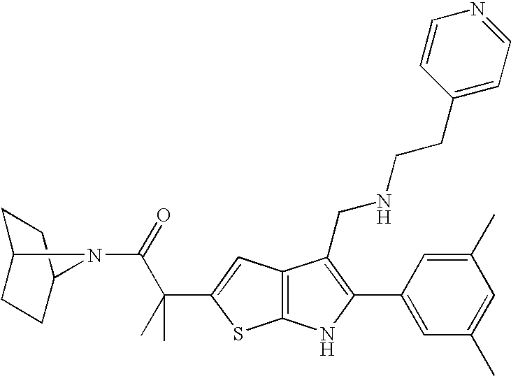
C1C2CCC(C1)N2C(=O)C(C)(C1=CC2=C(S1)NC(C1=CC(C)=CC(C)=C1)=C2CNCCC1=CC=NC=C1)C
